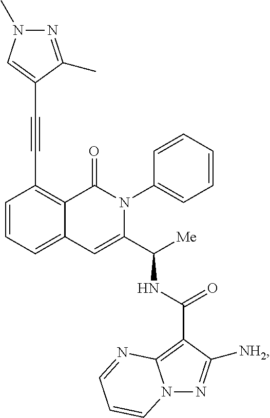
C1=CC=C2C(=C1C#CC1=CN(C)N=C1C)C(=O)N(C1=CC=CC=C1)C(C([Me])NC(C1=C3N(N=C1[NH2])C=CC=N3)=O)=C2
